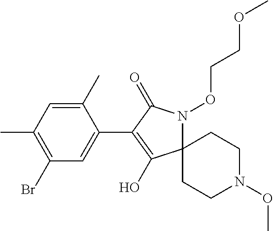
C12(N(OCCOC)C(=O)C(C3=CC(Br)=C(C)C=C3C)=C1O)CCN(OC)CC2
